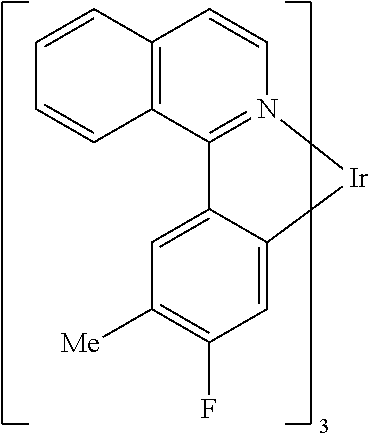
C1=CC2=C(C=C1)C1=N(C=C2)[Ir]C2=CC(F)=C([Me])C=C12
